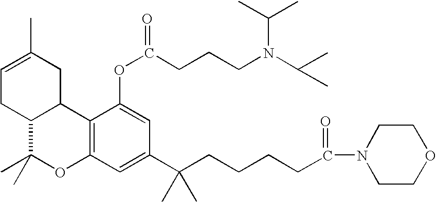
C12=C(C=C(C(CCCCC(N3CCOCC3)=O)(C)C)C=C1OC(CCCN(C(C)C)C(C)C)=O)OC(C)(C)C1C2CC(C)=CC1
